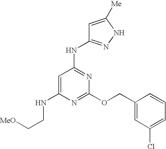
N(C1=CC(NC2=NNC([Me])=C2)=NC(OCC2=CC(Cl)=CC=C2)=N1)CC[MeO]
